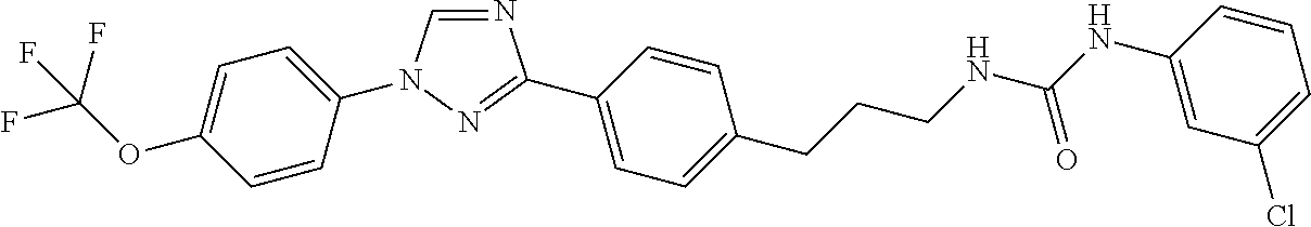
C1=C(N2C=NC(C3=CC=C(CCCNC(NC4=CC(Cl)=CC=C4)=O)C=C3)=N2)C=CC(OC(F)(F)F)=C1
